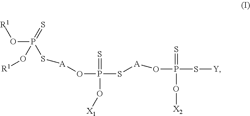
O(P(=S)(O[R1])S[A]OP(S[A]OP(S[Y])(=S)O[X2])(=S)O[X1])[R1]
